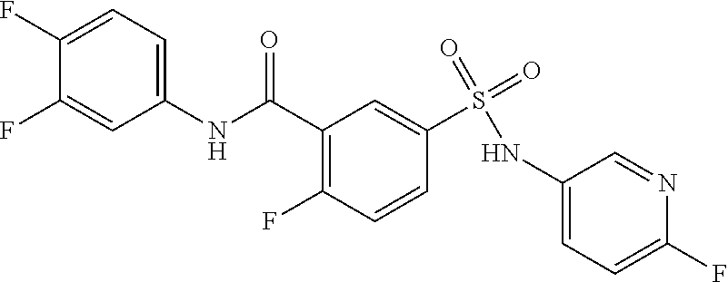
C1(F)=CC=C(NC(C2=C(F)C=CC(S(=O)(=O)NC3=CC=C(F)N=C3)=C2)=O)C=C1F
